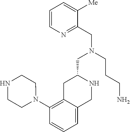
C1=CN=C(CN(CCCN)CC2CC3=C(N4CCNCC4)C=CC=C3CN2)C([Me])=C1
